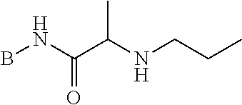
C(NCCC)(C(NB)=O)C
